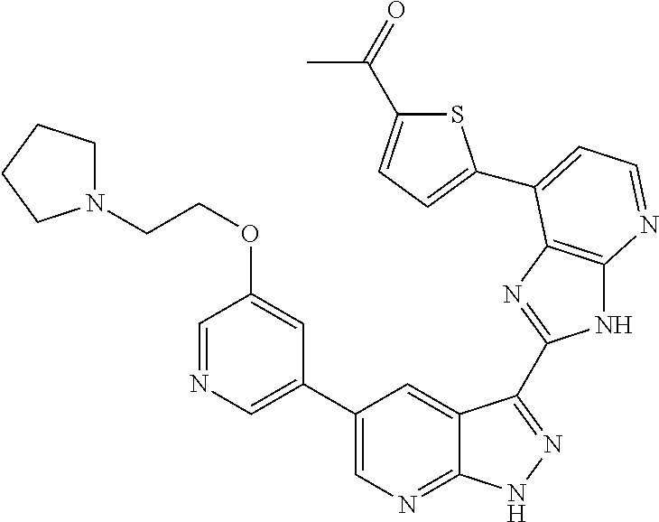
C1(C2=CN=CC(OCCN3CCCC3)=C2)=CN=C2C(=C1)C(C1=NC3=C(N1)N=CC=C3C1=CC=C(C(=O)C)S1)=NN2
